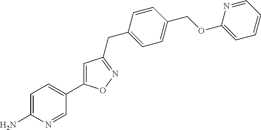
C1=C(N)N=CC(C2=CC(CC3=CC=C(COC4=CC=CC=N4)C=C3)=NO2)=C1
